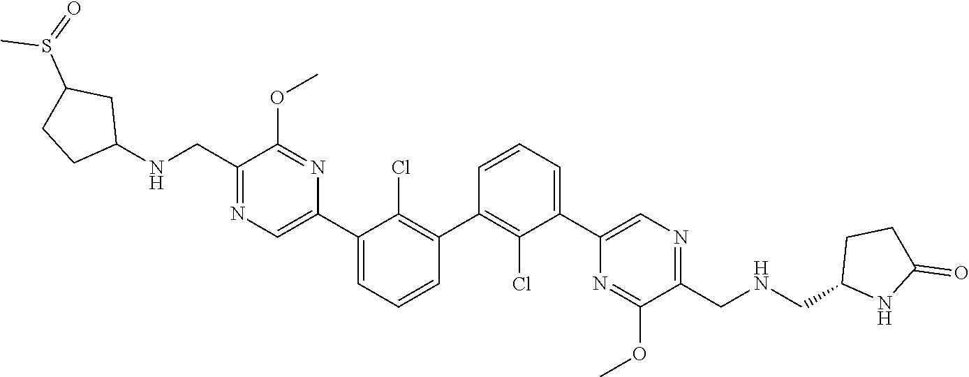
C1(C2=C(Cl)C(C3=CN=C(CNC4CC(S(=O)C)CC4)C(OC)=N3)=CC=C2)=C(Cl)C(C2=CN=C(CNCC3NC(=O)CC3)C(OC)=N2)=CC=C1
